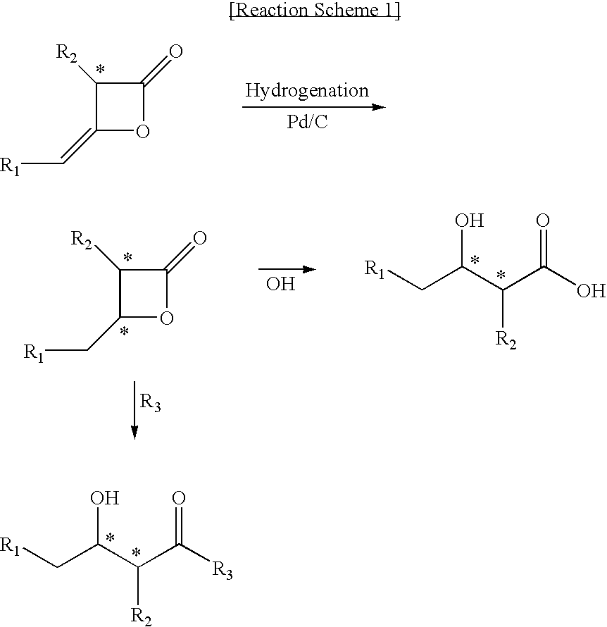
C1([R2])C(=C[R1])OC1=O.C1([R2])C(C[R1])OC1=O.O.[R1]CC(C(C(O)=O)[R2])O.[R1]CC(C(C([R3])=O)[R2])O
